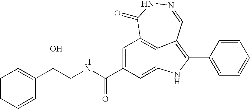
N1=CC2=C(C3=CC=CC=C3)NC3=CC(C(NCC(C4=CC=CC=C4)O)=O)=CC(=C23)C(=O)N1
